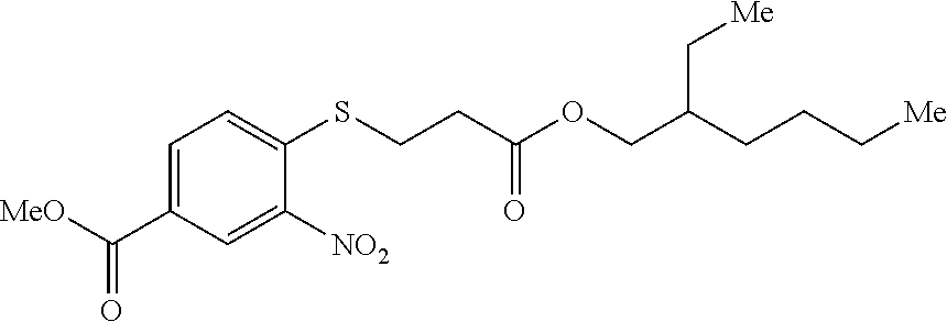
C1=C(C([MeO])=O)C=C([NO2])C(SCCC(OCC(CCC[Me])C[Me])=O)=C1
